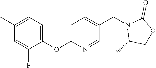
C1(C)=CC=C(OC2=CC=C(CN3C(C)COC3=O)C=N2)C(F)=C1
